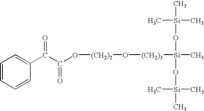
C1=CC=CC(C(C(=O)O[(CH2)2]O[(CH2)3][Si](C)(O[Si](C)(C)C)O[Si](C)(C)C)=O)=C1
